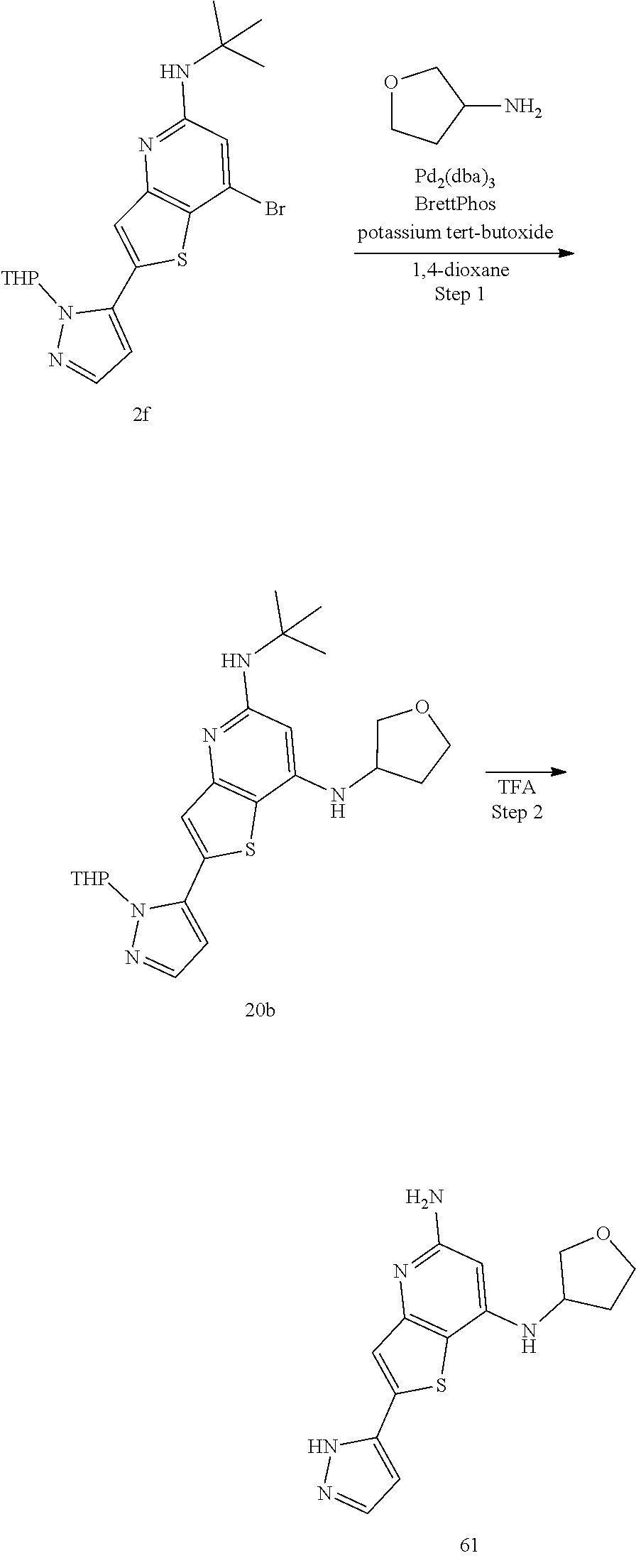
C1C(NC2=CC(N)=NC3=C2SC(C2=CC=NN2)=C3)CCO1.N1([THP])N=CC=C1C1=CC2=C(C(Br)=CC(NC(C)(C)C)=N2)S1.C1COCC1N.N1([THP])N=CC=C1C1=CC2=C(C(NC3COCC3)=CC(NC(C)(C)C)=N2)S1
